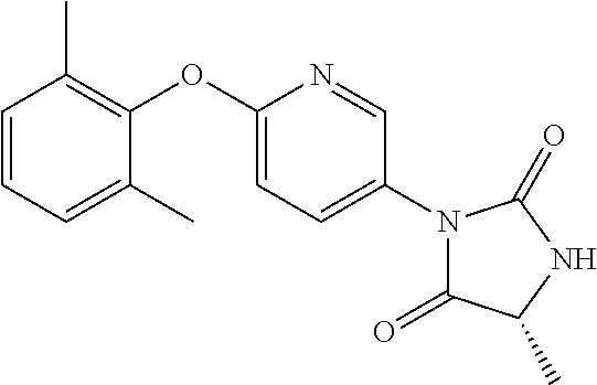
C1=CC=C(C)C(OC2=CC=C(N3C(=O)C(C)NC3=O)C=N2)=C1C
